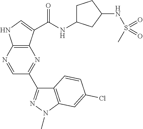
C12=C(N=CC(C3=NN(C)C4=C3C=CC(Cl)=C4)=N1)NC=C2C(=O)NC1CCC(NS(C)(=O)=O)C1
